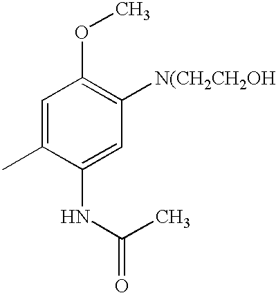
C1=C(C)C(NC(C)=O)=CC([N(CH2CH2OH])=C1OC
